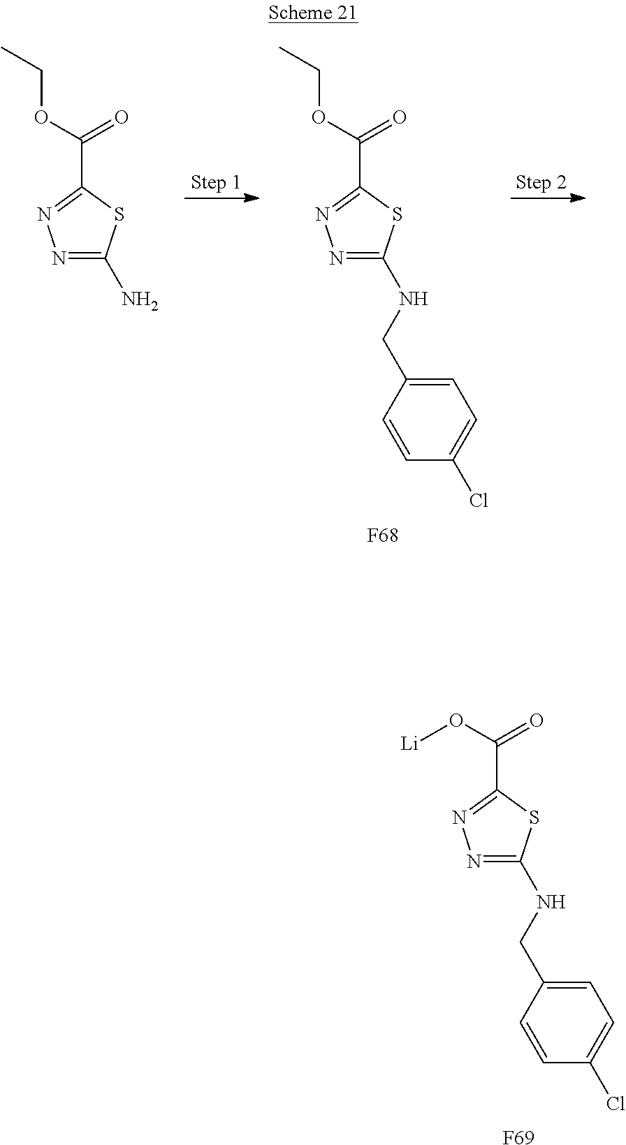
N1=C(NCC2=CC=C(Cl)C=C2)SC(C(OCC)=O)=N1.[F68].N1=C(N)SC(C(OCC)=O)=N1.N1=C(NCC2=CC=C(Cl)C=C2)SC(C(O[Li])=O)=N1.[F69]
